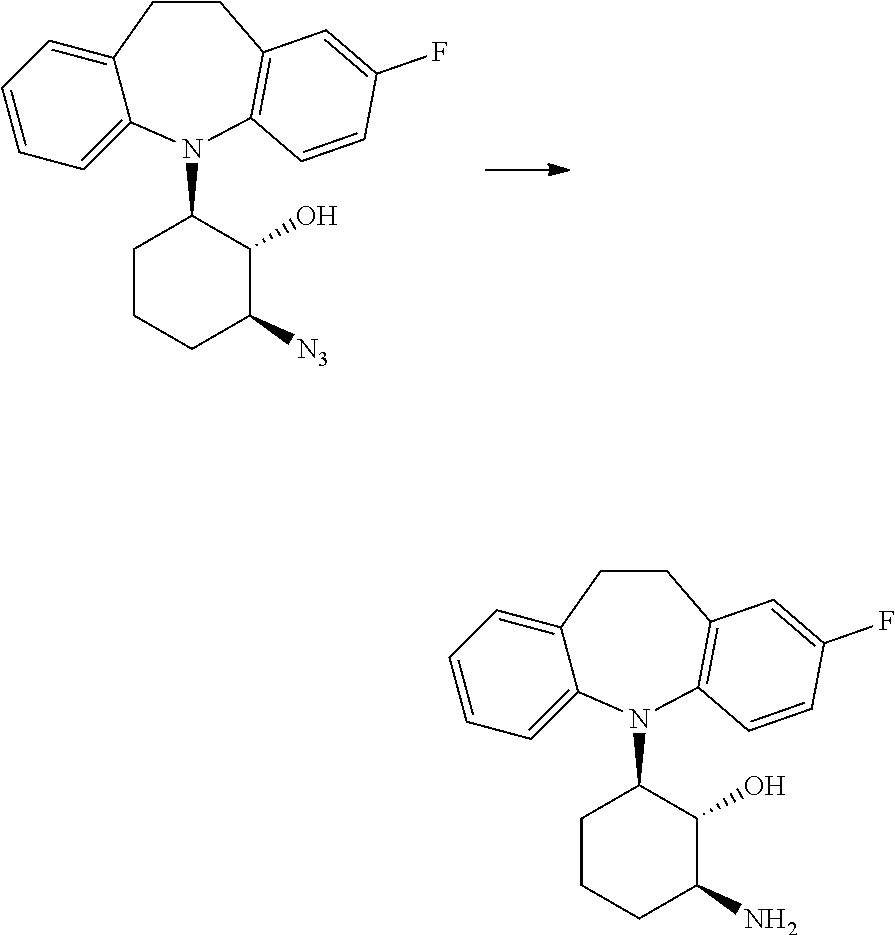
C12=CC=CC=C1N(C1CCCC([N3])C1O)C1=C(CC2)C=C(F)C=C1.C12=CC=CC=C1N(C1CCCC(N)C1O)C1=C(CC2)C=C(F)C=C1
